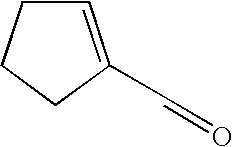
C1C(C=O)=CCC1
